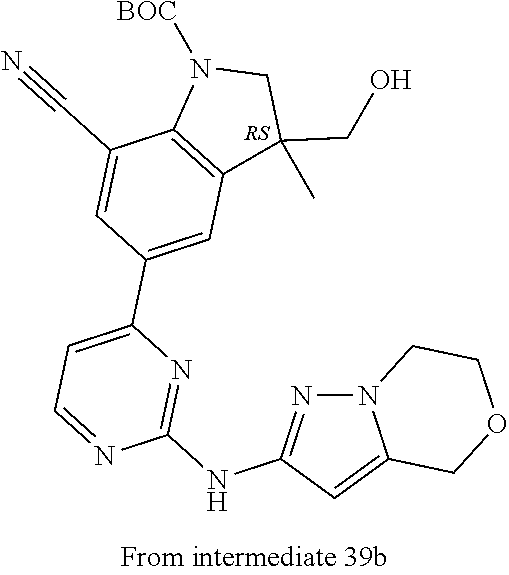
N12N=C(NC3=NC(C4=CC5=C(C(C#N)=C4)N([BOC])CC5(CO)C)=CC=N3)C=C1COCC2
